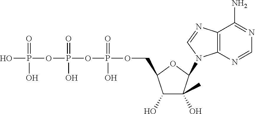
OP(=O)(OP(=O)(O)OP(=O)(O)OCC1C(O)C(O)(C)C(N2C3=C(N=C2)C(N)=NC=N3)O1)O
